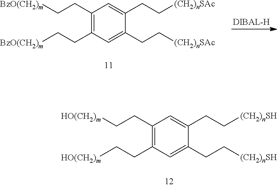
C1(CC[BzO(CH2)m])=C(CC[BzO(CH2)m])C=C(CC[(CH2)nSAc])C(CC[(CH2)nSAc])=C1.C1(CC[HO(CH2)m])=C(CC[HO(CH2)m])C=C(CC[(CH2)nSH])C(CC[(CH2)nSH])=C1
